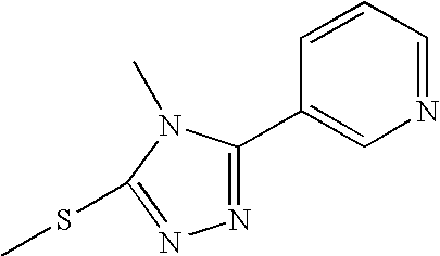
C1=CC(C2=NN=C(SC)N2C)=CN=C1
